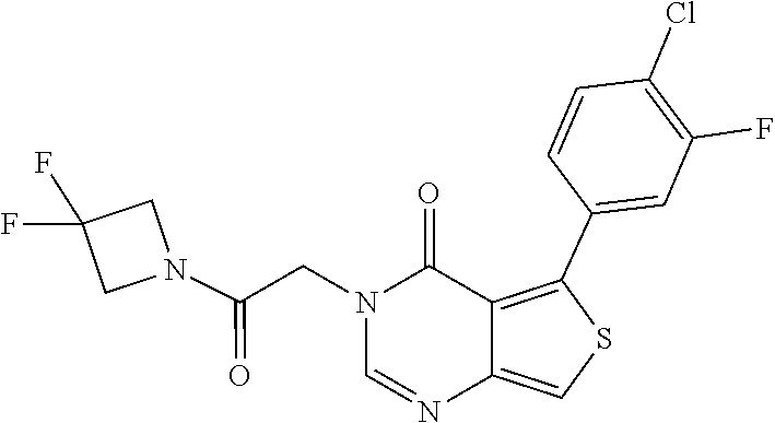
C1=NC2=CSC(C3=CC(F)=C(Cl)C=C3)=C2C(=O)N1CC(N1CC(F)(F)C1)=O
